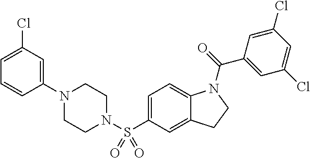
C1(N2CCN(S(C3=CC=C4C(=C3)CCN4C(=O)C3=CC(Cl)=CC(Cl)=C3)(=O)=O)CC2)=CC(Cl)=CC=C1
